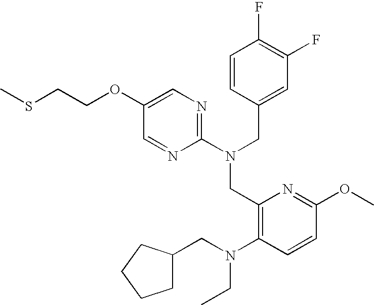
C1(OCCSC)=CN=C(N(CC2=CC(F)=C(F)C=C2)CC2=C(N(CC3CCCC3)CC)C=CC(OC)=N2)N=C1
